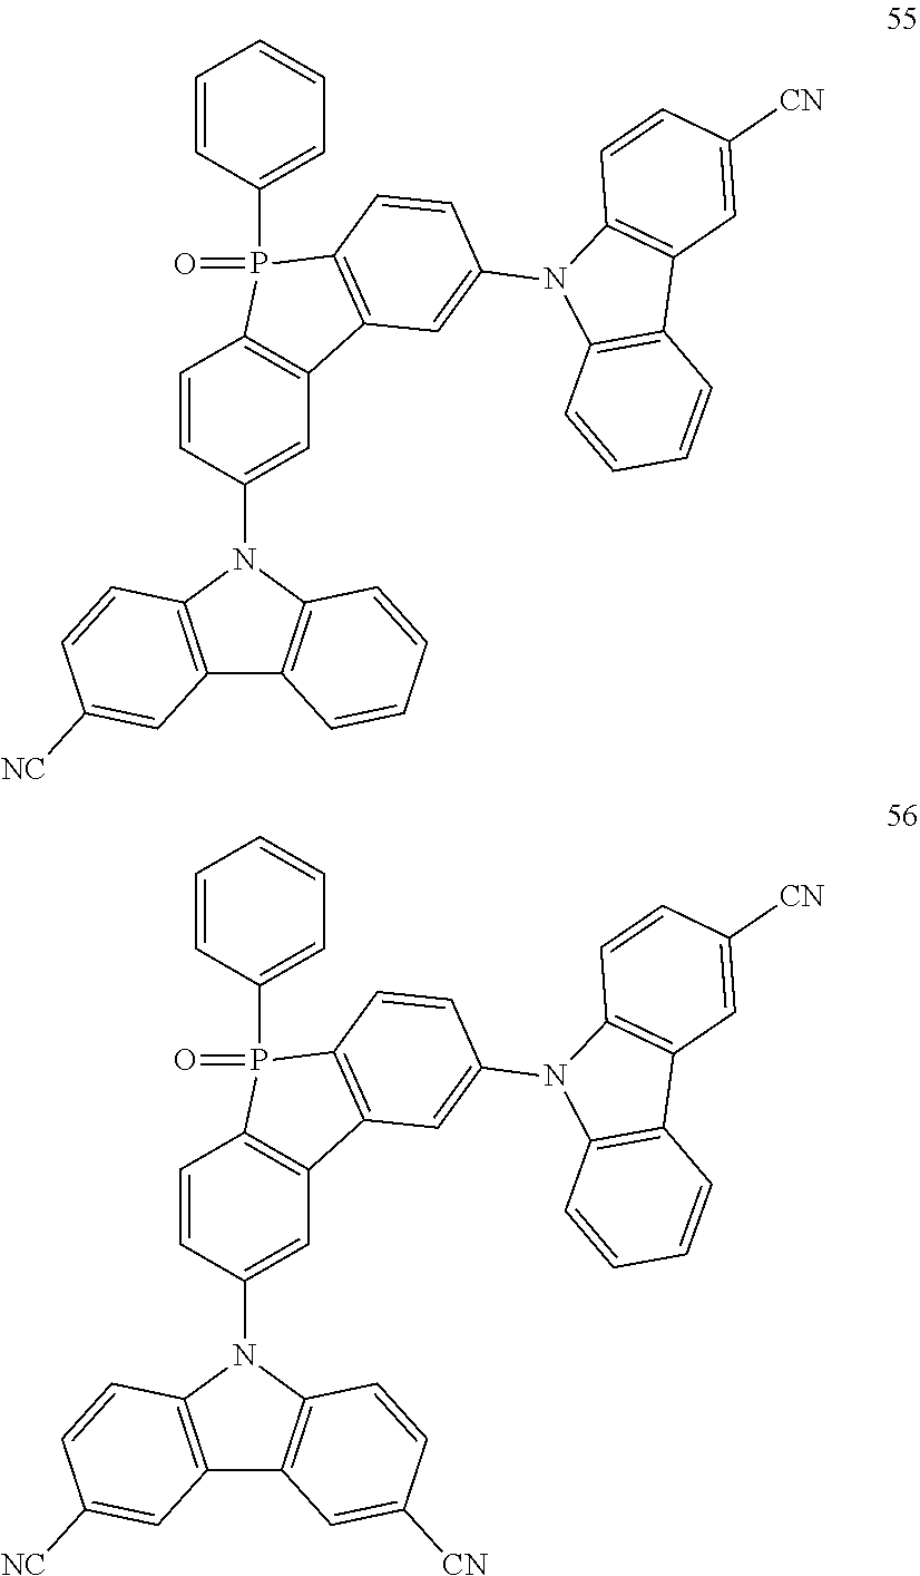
C12=C(N(C3=CC4=C(C=C3)P(C3=CC=CC=C3)(=O)C3=C4C=C(N4C5=C(C6=C4C=CC([CN])=C6)C=CC=C5)C=C3)C3=C1C=C([CN])C=C3)C=CC([NC])=C2.C12=C(N(C3=CC4=C(C=C3)P(C3=CC=CC=C3)(=O)C3=C4C=C(N4C5=C(C6=C4C=CC([CN])=C6)C=CC=C5)C=C3)C3=C1C=CC=C3)C=CC([NC])=C2
